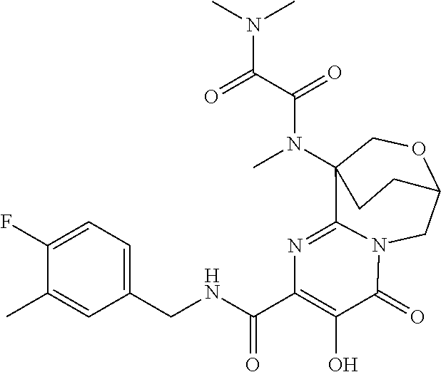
N1=C2C3(N(C)C(=O)C(=O)N(C)C)COC(CN2C(=O)C(O)=C1C(NCC1=CC=C(F)C(C)=C1)=O)CC3
